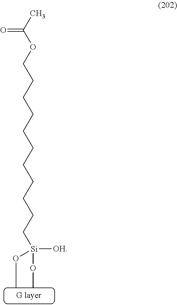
[Si]([OH])(OC)(OC)CCCCCCCCCCCOC(C)=O
